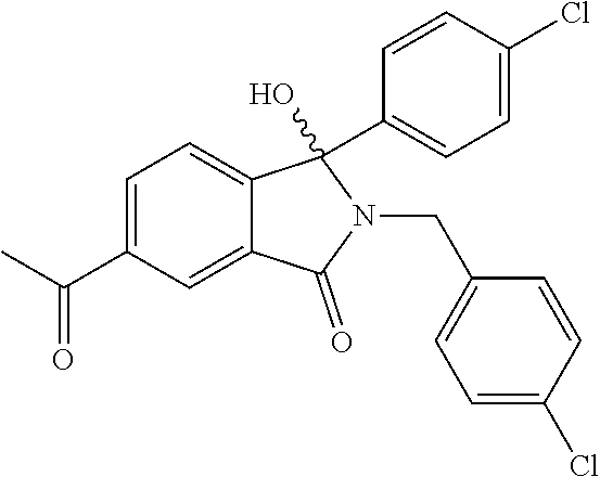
C1=C(C(C)=O)C=C2C(=C1)C(C1=CC=C(Cl)C=C1)(O)N(CC1=CC=C(Cl)C=C1)C2=O
